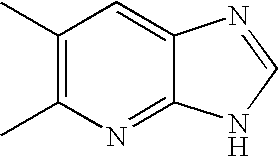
C1(C)=C(C)N=C2C(=C1)N=CN2
